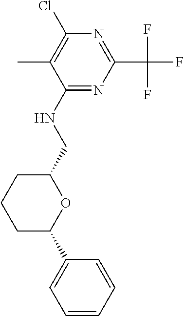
C1CCC(C2=CC=CC=C2)OC1CNC1=NC(C(F)(F)F)=NC(Cl)=C1C
